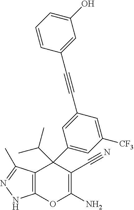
C12=C(C(C)=NN1)C(C1=CC([CF3])=CC(C#CC3=CC(O)=CC=C3)=C1)(C(C)C)C(C#N)=C(N)O2
